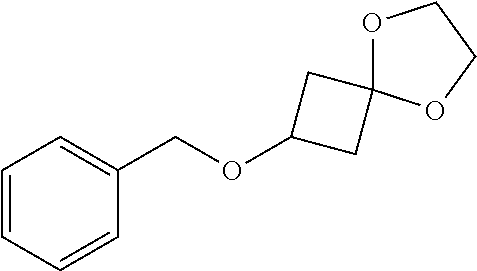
C1=CC=CC(COC2CC3(C2)OCCO3)=C1
